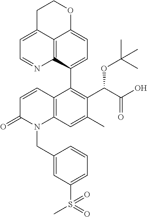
C12=C3C(C4=C(C(C(O)=O)OC(C)(C)C)C(C)=CC5=C4C=CC(=O)N5CC4=CC(S(=O)(C)=O)=CC=C4)=CC=C1OCCC2=CC=N3
